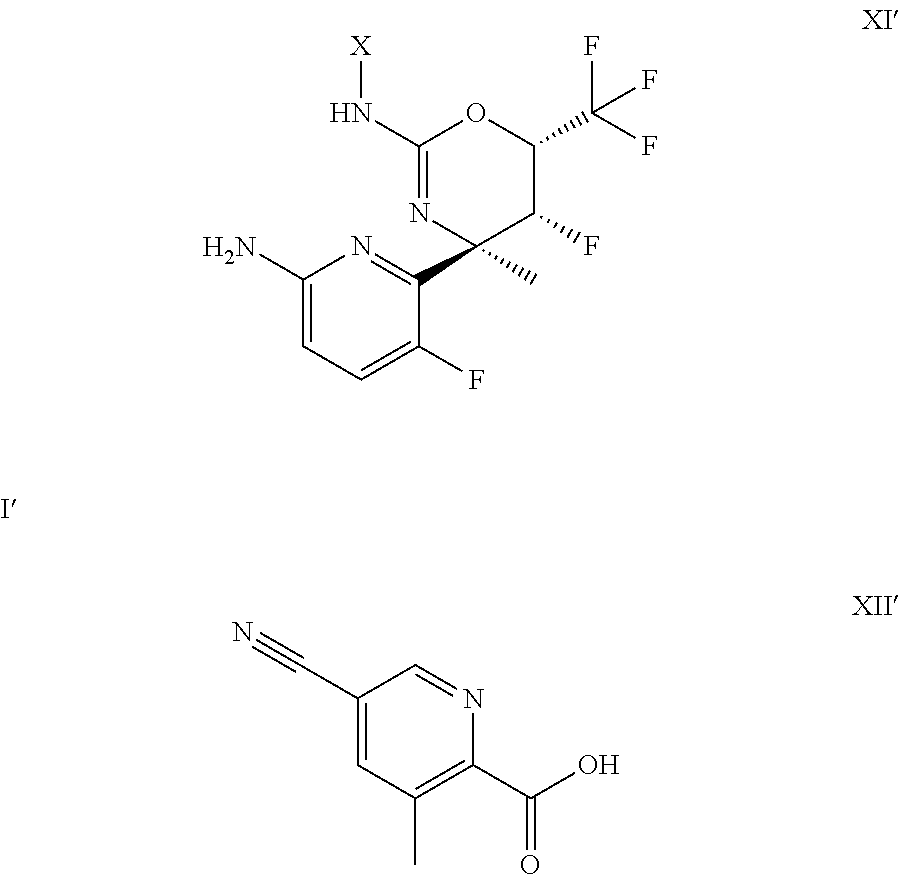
NC1=CC=C(F)C(C2(C)N=C(N[X])OC(C(F)(F)F)C2F)=N1.C1(C#N)=CC(C)=C(C(O)=O)N=C1
